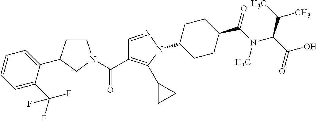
C1CC(C2=CC=CC=C2C(F)(F)F)CN1C(C1=C(C2CC2)N(C2CCC(C(N(C(C(O)=O)C(C)C)C)=O)CC2)N=C1)=O
